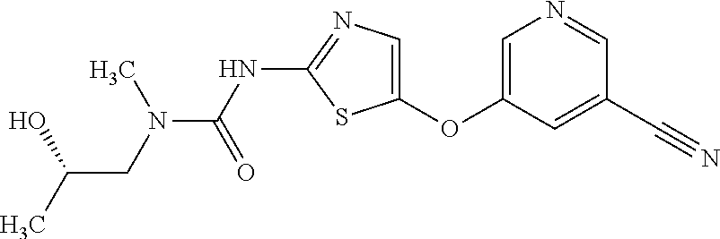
O(C1=CN=C(NC(=O)N(C)CC(O)C)S1)C1=CN=CC(C#N)=C1
